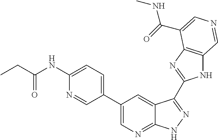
C1(C2=CN=C3C(=C2)C(C2=NC4=C(N2)C=NC=C4C(=O)NC)=NN3)=CC=C(NC(CC)=O)N=C1
